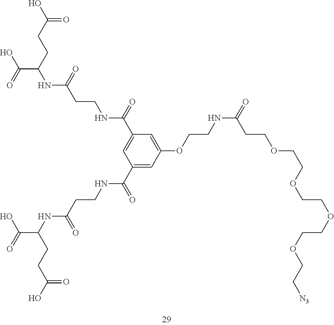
N(C(C1=CC(C(NCCC(NC(C(=O)O)CCC(O)=O)=O)=O)=CC(OCCNC(=O)CCOCCOCCOCCOCC[N3])=C1)=O)CCC(NC(C(O)=O)CCC(O)=O)=O
